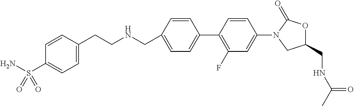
C1=C(CNCCC2=CC=C(S(N)(=O)=O)C=C2)C=CC(C2=C(F)C=C(N3CC(CNC(C)=O)OC3=O)C=C2)=C1
